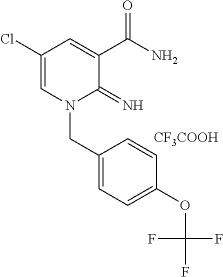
C1(Cl)=CN(CC2=CC=C(OC(F)(F)F)C=C2)C(=N)C(C(N)=O)=C1.[CF3COOH]
